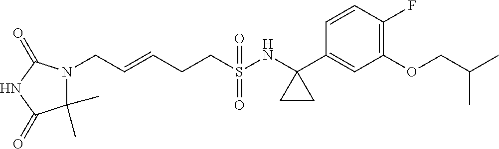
C(S(NC1(C2=CC(OCC(C)C)=C(F)C=C2)CC1)(=O)=O)CC=CCN1C(C)(C)C(=O)NC1=O
